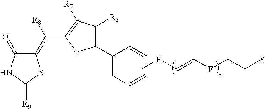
C[E]C=CFCC[Y].C1(=O)C(=C(C2=C([R7])C([R6])=C(C3=CC=CC=C3)O2)[R8])SC(=[R9])N1
